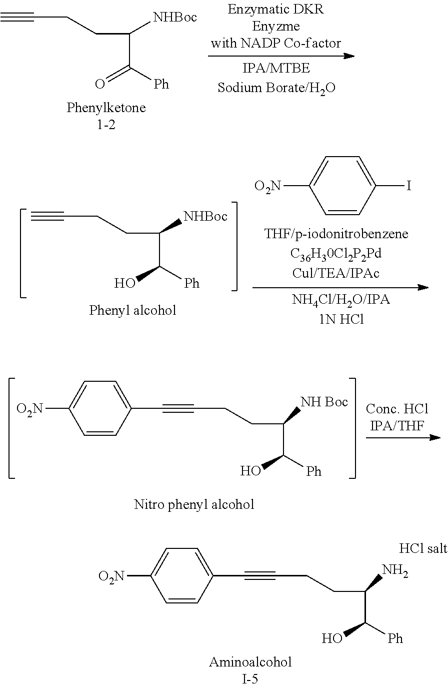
C#CCCC([NHBoc])C([Ph])=O.C1=CC(I)=CC=C1[O2N].C#CCCC([NHBoc])C([Ph])O.C1=CC(C#CCCC([NH Boc])C([Ph])O)=CC=C1[O2N].C1=CC(C#CCCC(N)C([Ph])O)=CC=C1[O2N]
